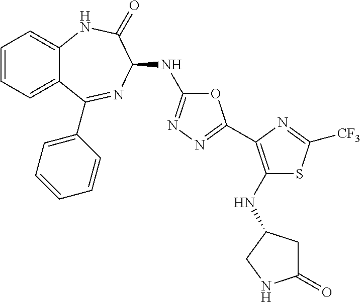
O1C(NC2N=C(C3=CC=CC=C3)C3=CC=CC=C3NC2=O)=NN=C1C1=C(NC2CC(=O)NC2)SC([CF3])=N1
